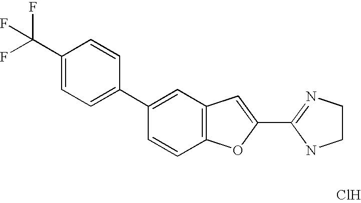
C1(C2=NCCN2)=CC2=C(O1)C=CC(C1=CC=C(C(F)(F)F)C=C1)=C2.Cl
